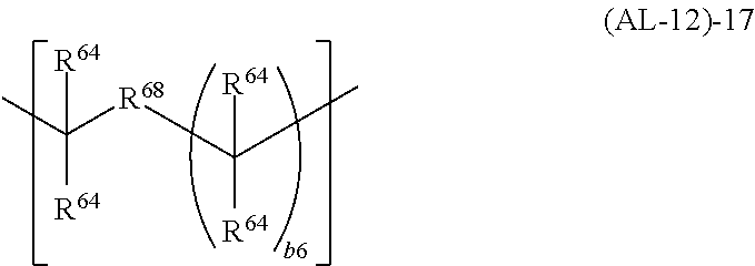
C([R64])(C)([R68]C(C)([R64])[R64])[R64]
